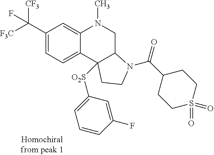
C1(C([F3C])([CF3])F)=CC=C2C(=C1)N(C)CC1C2([O2S]C2=CC=CC(F)=C2)CCN1C(=O)C1CCS(=O)(=O)CC1
